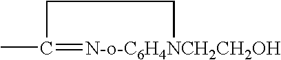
CC1=[N-o-C6H4NCH2CH2OH]CC1
